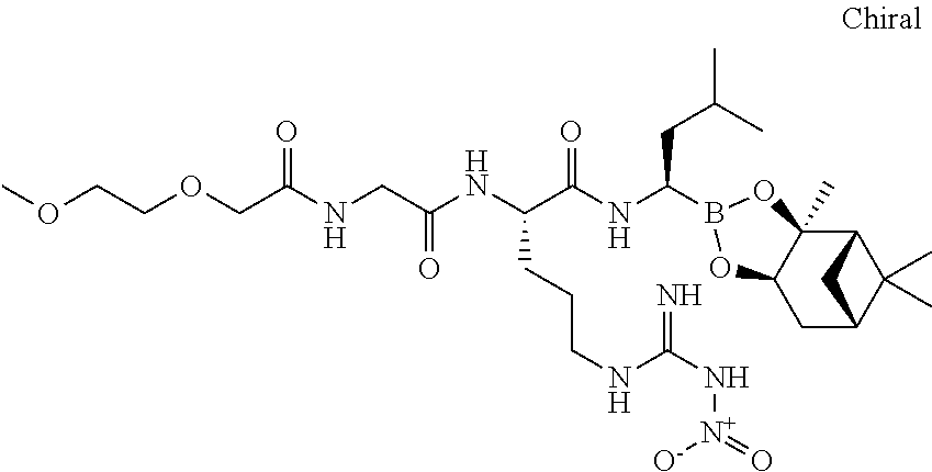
C12C3(C)C(CC(C1(C)C)C2)OB(C(NC(C(NC(=O)CNC(COCCOC)=O)CCCNC(N[N+](=O)[O-])=N)=O)CC(C)C)O3
